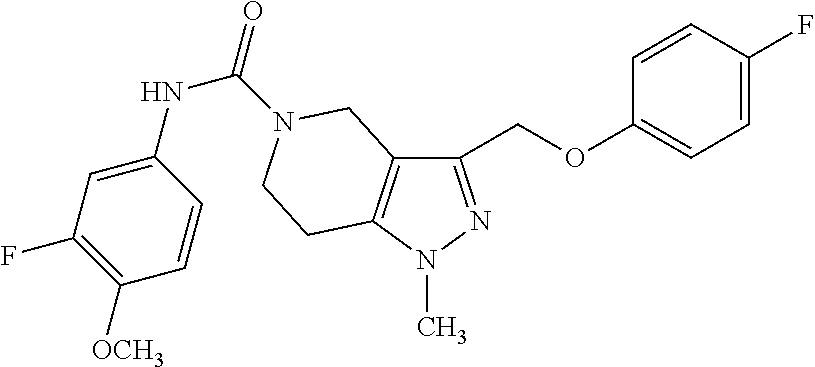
C1(COC2=CC=C(F)C=C2)=NN(C)C2=C1CN(C(=O)NC1=CC(F)=C([OCH3])C=C1)CC2
